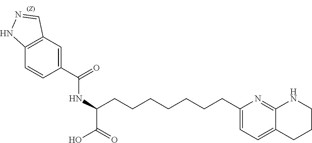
C1(C(=O)NC(C(=O)O)CCCCCCCC2=CC=C3C(=N2)NCCC3)=CC2=C(C=C1)NN=C2
